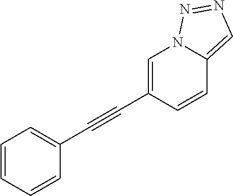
C1=CC=CC(C#CC2=CN3C(=CN=N3)C=C2)=C1
